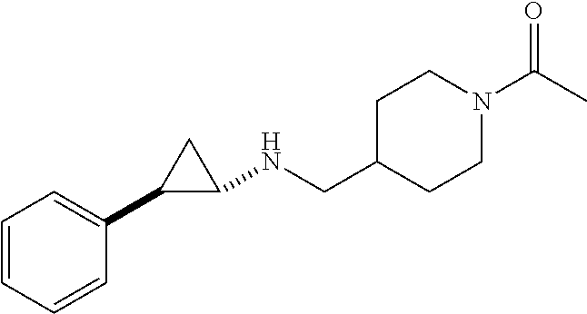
C1=CC=CC(C2C(NCC3CCN(C(C)=O)CC3)C2)=C1
